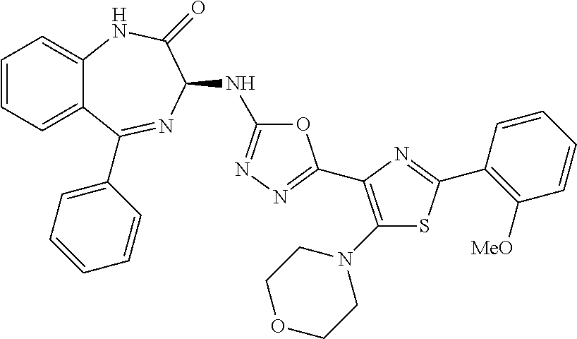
C1=CC=C2C(=C1)NC(=O)C(NC1=NN=C(C3=C(N4CCOCC4)SC(C4=C([MeO])C=CC=C4)=N3)O1)N=C2C1=CC=CC=C1
